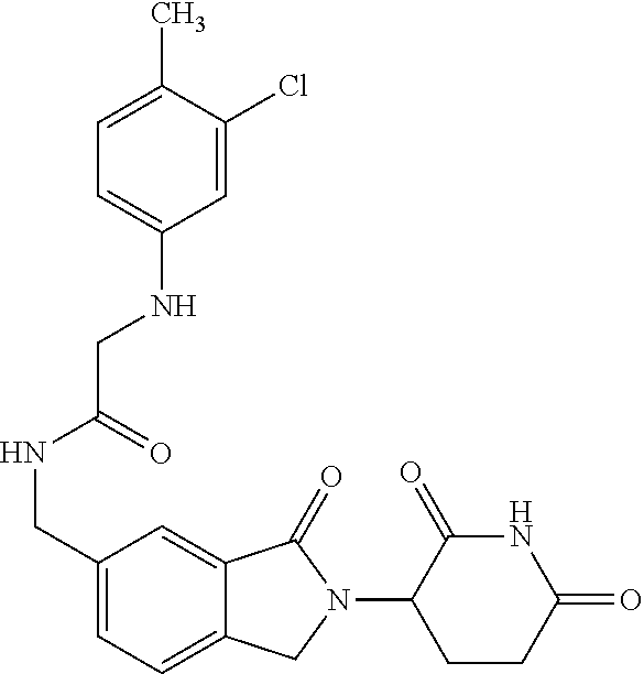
C1(CNC(CNC2=CC=C(C)C(Cl)=C2)=O)=CC=C2C(=C1)C(=O)N(C1CCC(=O)NC1=O)C2
